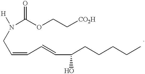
C(=CC=CC(CCCCC)O)CN([H])C(OCC[CO2H])=O
